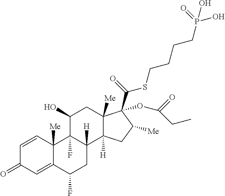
C1=CC2([Me])C(=CC1=O)C(F)CC1([H])C2(F)C(O)CC2([Me])C1([H])CC([Me])C2(C(=O)SCCCCP(O)(=O)O)OC(=O)CC
